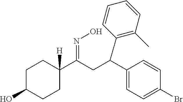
C1C(O)CCC(C(CC(C2=C(C)C=CC=C2)C2=CC=C(Br)C=C2)=NO)([H])C1
